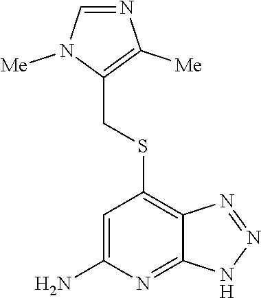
C1=NC([Me])=C(CSC2=C3C(=NC(N)=C2)NN=N3)N1[Me]
